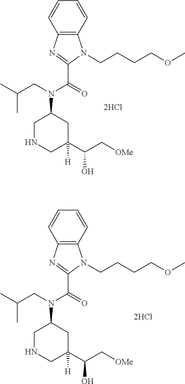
C12=C(C=CC=C1)N(CCCCOC)C(C(N(C1CNCC(C(O)C[OMe])([H])C1)CC(C)C)=O)=N2.C12=C(C=CC=C1)N(CCCCOC)C(C(N(C1CNCC(C(O)C[OMe])([H])C1)CC(C)C)=O)=N2
